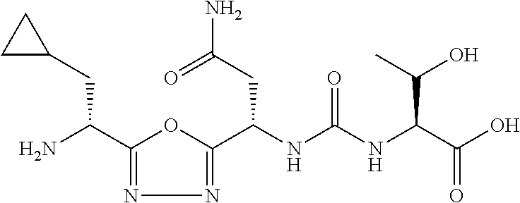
C1(C(N)CC2CC2)=NN=C(C(NC(NC(C(O)=O)C(O)C)=O)CC(N)=O)O1
